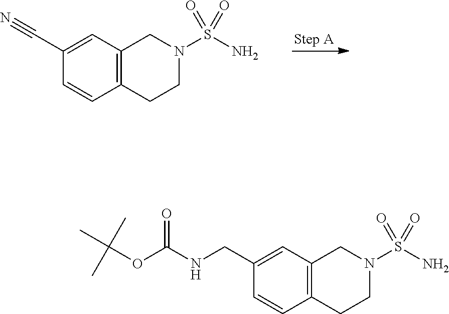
C12=C(C=C(C#N)C=C1)CN(S(N)(=O)=O)CC2.C12=C(C=C(CNC(OC(C)(C)C)=O)C=C1)CN(S(N)(=O)=O)CC2
